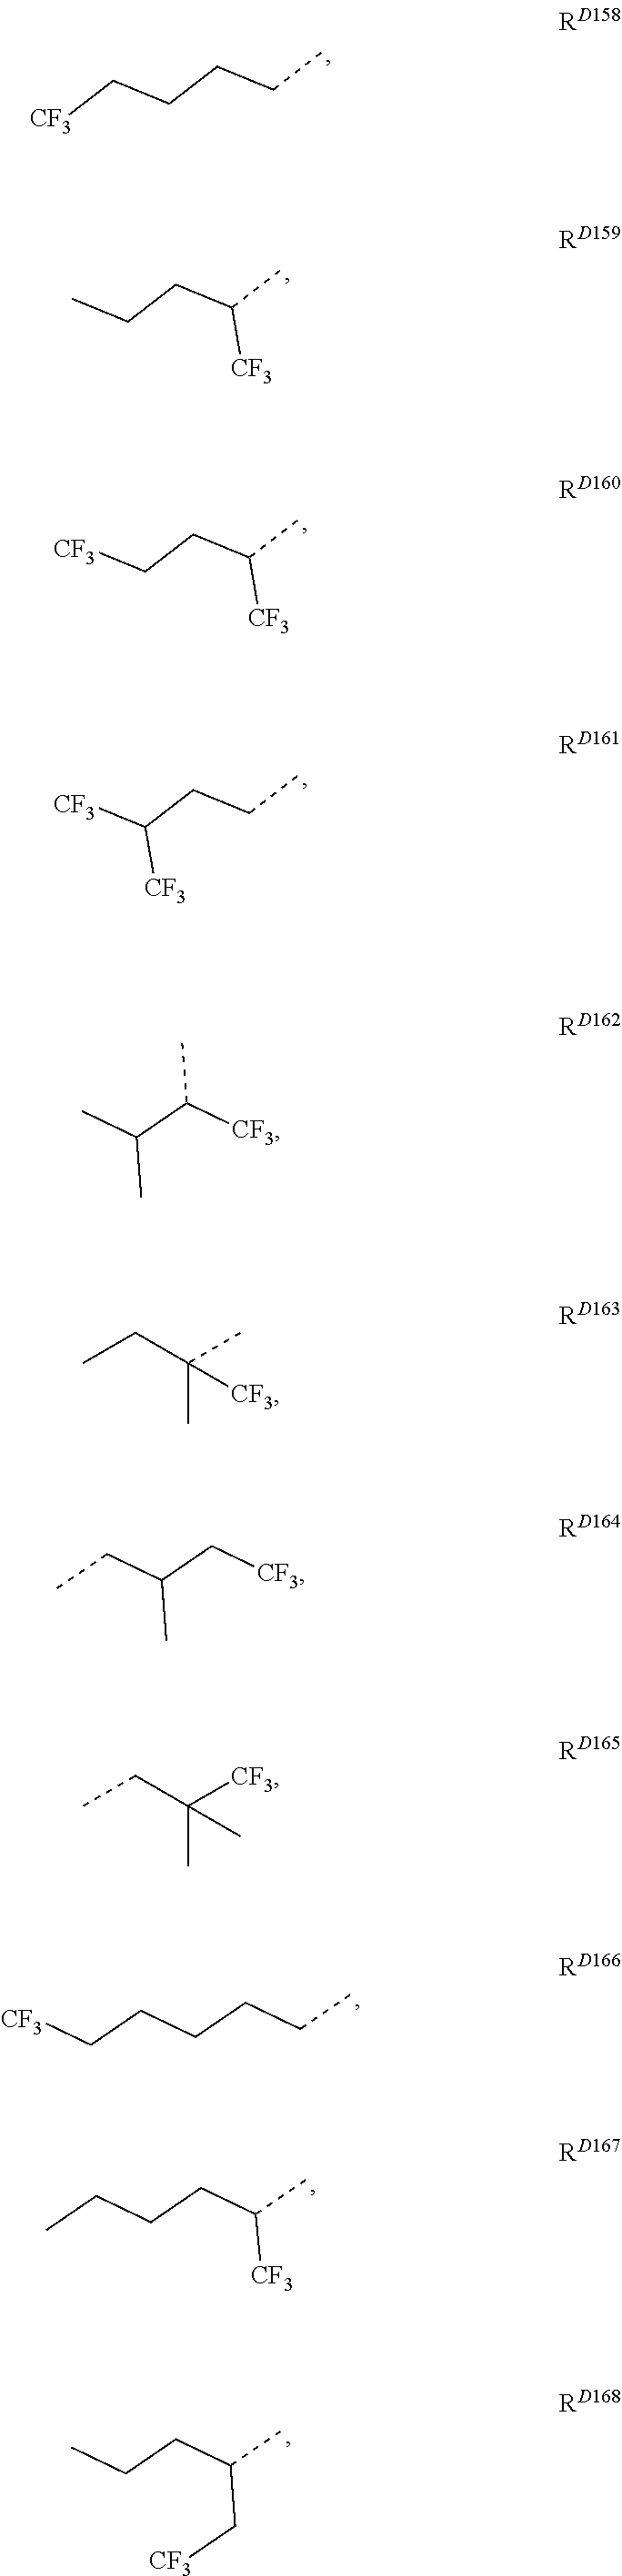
C(CCCC)[CF3].CCCC(C)[CF3].[CF3]CCC(C)[CF3].[CF3]C(CCC)[CF3].C(CC)CCC[CF3].C(C(C)[CF3])CCC.C(C(C)C[CF3])CC.CC(C([CF3])C)C.CCC(C)(C)[CF3].C(C(C[CF3])C)C.CCC([CF3])(C)C
